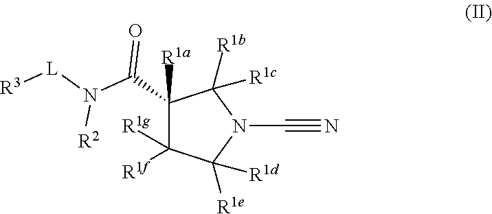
[R3][L]N(C(=O)C1([R1a])C([R1f])([R1g])C([R1e])([R1d])N(C#N)C1([R1b])[R1c])[R2]
